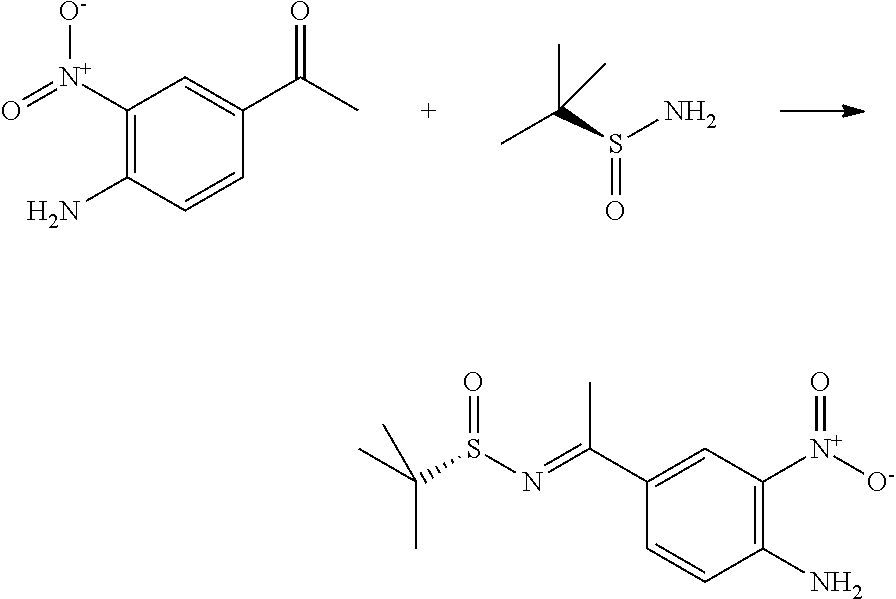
C1([N+](=O)[O-])=C(N)C=CC(C(C)=O)=C1.CC(S(N)=O)(C)C.C1(N)=C([N+]([O-])=O)C=C(C(=NS(C(C)(C)C)=O)C)C=C1
